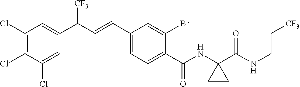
C1(Cl)=C(Cl)C(Cl)=CC(C(C=CC2=CC=C(C(NC3(C(NCC[CF3])=O)CC3)=O)C(Br)=C2)[CF3])=C1
